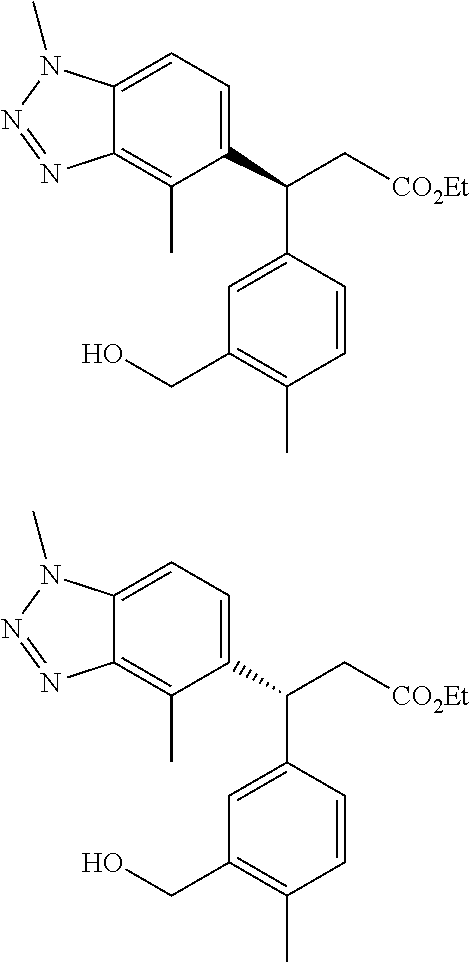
CC1=C2N=NN(C)C2=CC=C1C(C1=CC(CO)=C(C)C=C1)C[CO2Et].CC1=C2N=NN(C)C2=CC=C1C(C1=CC(CO)=C(C)C=C1)C[CO2Et]
